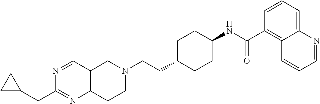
C12=C(CN(CCC3CCC(NC(C4=C5C(=CC=C4)N=CC=C5)=O)CC3)CC1)C=NC(CC1CC1)=N2
